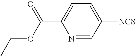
N1=CC([NCS])=CC=C1C(OCC)=O
